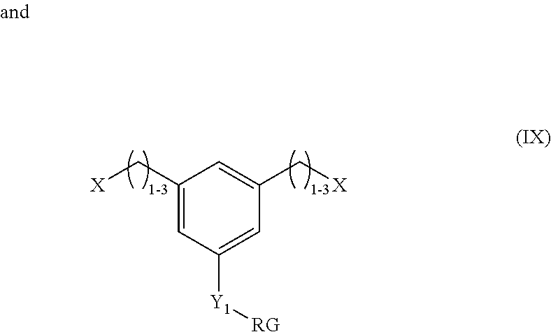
C1(C[X])=CC([Y1][RG])=CC(C[X])=C1
